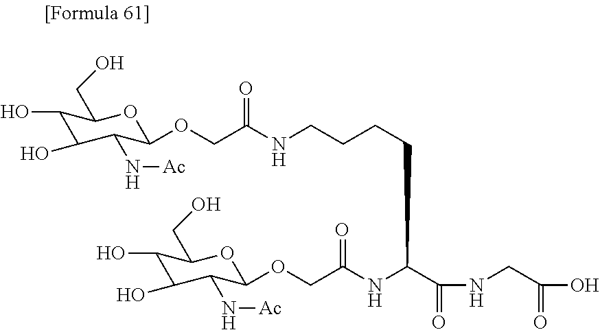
C1(O)C(O)C(N[Ac])C(OCC(NCCCCC(NC(COC2C(N[Ac])C(O)C(O)C(CO)O2)=O)C(NCC(O)=O)=O)=O)OC1CO
